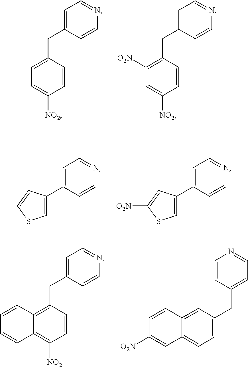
C1=C(CC2=CC=NC=C2)C=CC([NO2])=C1.C1([O2N])=C(CC2=CC=NC=C2)C=CC([NO2])=C1.C1=C(C2=CSC=C2)C=CN=C1.C1=C(C2=CSC([O2N])=C2)C=CN=C1.C1=CC2=CC(CC3=CC=NC=C3)=CC=C2C=C1[O2N].C1=CC2=C(CC3=CC=NC=C3)C=CC([NO2])=C2C=C1
